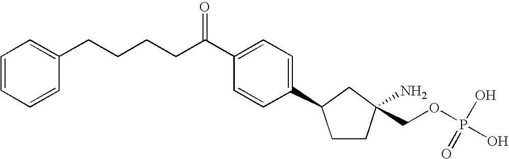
C1CC(N)(COP(O)(O)=O)CC1C1=CC=C(C(CCCCC2=CC=CC=C2)=O)C=C1
